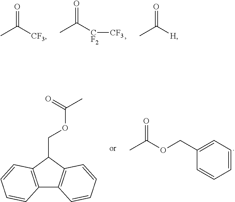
CC([CF2][CF3])=O.CC([CF3])=O.CC([H])=O.C12=C(C(COC(=O)C)C3=C1C=CC=C3)C=CC=C2.C1=CC=C(COC(C)=O)C=C1
